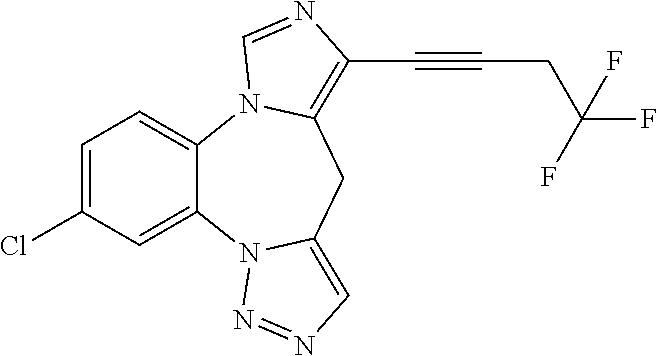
C1=C(Cl)C=C2C(=C1)N1C(=C(C#CCC(F)(F)F)N=C1)CC1=CN=NN21
